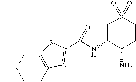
CN1CCC2=C(C1)SC(C(NC1C(N)CCS(=O)(=O)C1)=O)=N2
